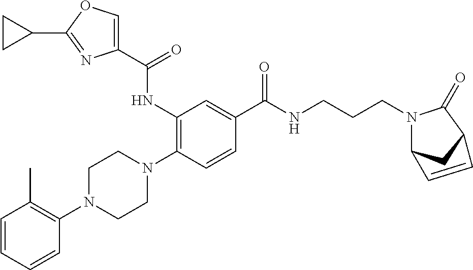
C1=CC=CC(N2CCN(C3=C(NC(C4=COC(C5CC5)=N4)=O)C=C(C(NCCCN4C5CC(C4=O)C=C5)=O)C=C3)CC2)=C1C
